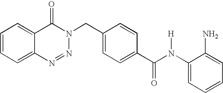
C1(N(C(C2=CC=C(CN3C(=O)C4=CC=CC=C4N=N3)C=C2)=O)[H])=CC=CC=C1N
